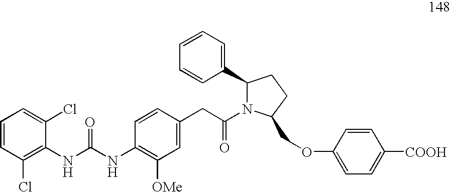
C1=CC(Cl)=C(NC(NC2=C([OMe])C=C(CC(=O)N3C(COC4=CC=C([COOH])C=C4)CCC3C3=CC=CC=C3)C=C2)=O)C(Cl)=C1
